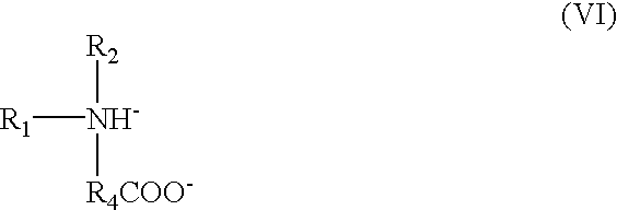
[R1][N-]([R2])[R4COO-]
